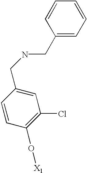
C1(CNCC2=CC(Cl)=C(O[X1])C=C2)=CC=CC=C1
